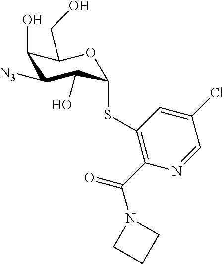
C1(O)C([N3])C(O)C(SC2=C(C(=O)N3CCC3)N=CC(Cl)=C2)OC1CO
